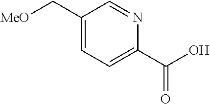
C1(C[MeO])=CC=C(C(=O)O)N=C1
